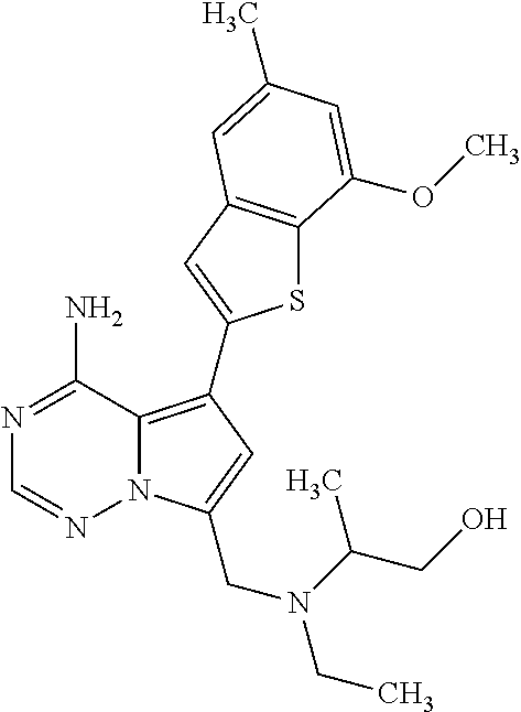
C12=C(C3=CC4=C(S3)C(OC)=CC(C)=C4)C=C(CN(C(CO)C)CC)N1N=CN=C2N
